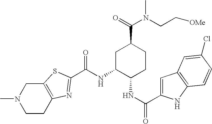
N(C1C(NC(=O)C2=CC3=C(N2)C=CC(Cl)=C3)CCC(C(=O)N(CC[OMe])C)C1)C(=O)C1=NC2=C(CN(C)CC2)S1
